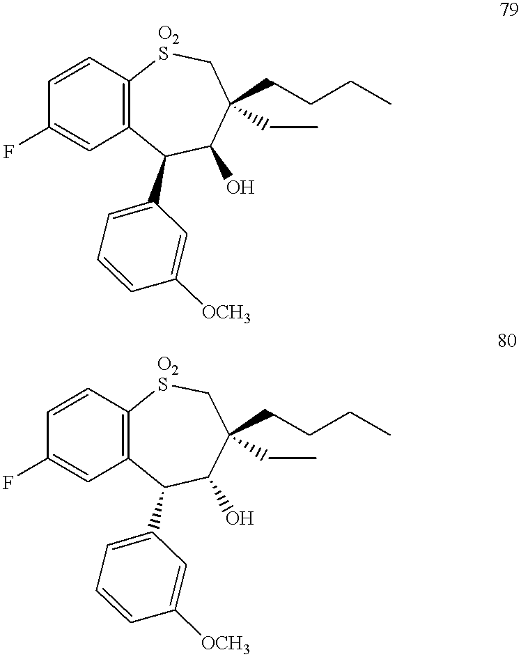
C1=CC2=C(C=C1F)C(C1=CC=CC([OCH3])=C1)C(O)C(CCCC)(CC)C[O2S]2.C1=CC2=C(C=C1F)C(C1=CC=CC([OCH3])=C1)C(O)C(CCCC)(CC)C[O2S]2
